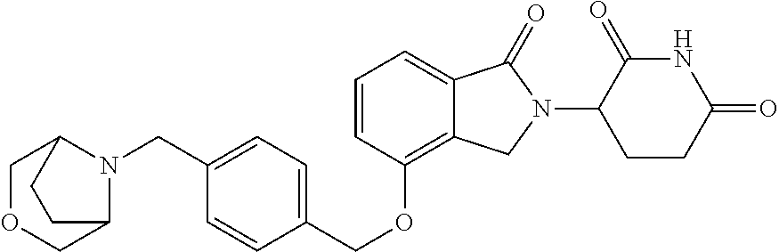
O(C1=C2C(=CC=C1)C(=O)N(C1CCC(=O)NC1=O)C2)CC1=CC=C(CN2C3COCC2CC3)C=C1
